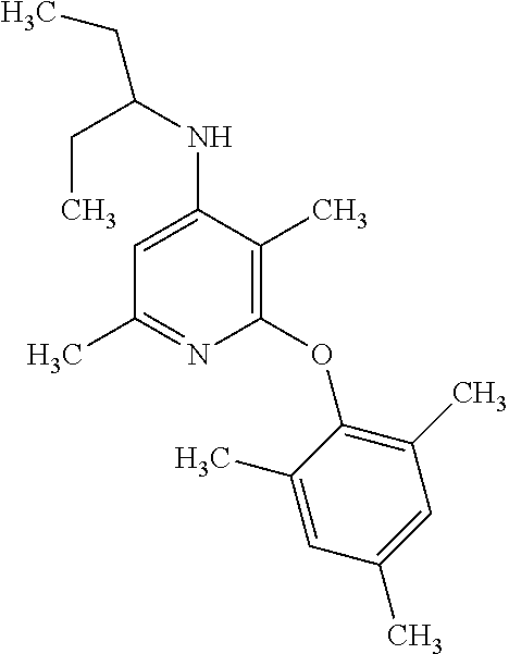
C1(C)=NC(OC2=C(C)C=C(C)C=C2C)=C(C)C(NC(CC)CC)=C1
